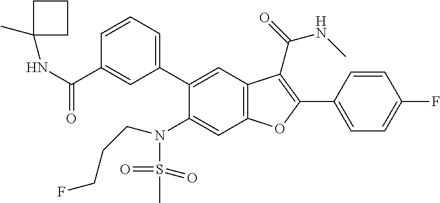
C1=CC(C2=C(C(=O)NC)C3=C(C=C(N(S(C)(=O)=O)CCCF)C(C4=CC=CC(C(NC5(C)CCC5)=O)=C4)=C3)O2)=CC=C1F
